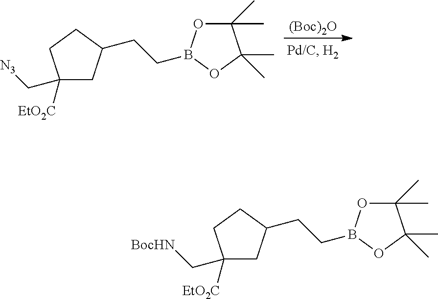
C1([EtO2C])(C[N3])CC(CCB2OC(C)(C)C(C)(C)O2)CC1.[(Boc)2O].C1([EtO2C])(C[BocHN])CC(CCB2OC(C)(C)C(C)(C)O2)CC1
